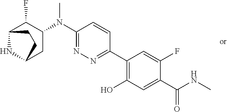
C1(C2=NN=C(N(C3C(F)C4NC(C3)CC4)C)C=C2)=C(O)C=C(C(NC)=O)C(F)=C1
